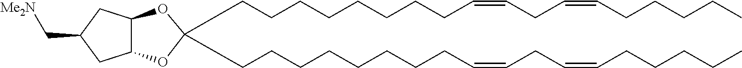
C12C(OC(CCCCCCCCC=CCC=CCCCCC)(CCCCCCCCC=CCC=CCCCCC)O1)CC(C[Me2N])C2
